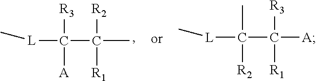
C[L]C(C([A])([R3])[R1])(C)[R2].C[L]C(C(C)([R2])[R1])([R3])[A]
